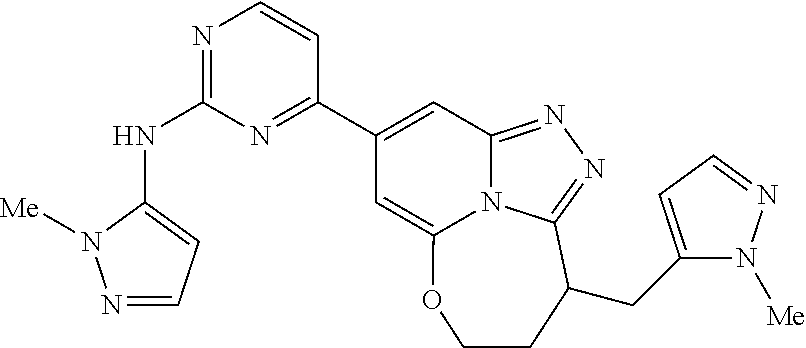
N1=CC=C(NC2=NC=CC(C3=CC4=NN=C5N4C(=C3)OCCC5CC3=CC=NN3[Me])=N2)N1[Me]
